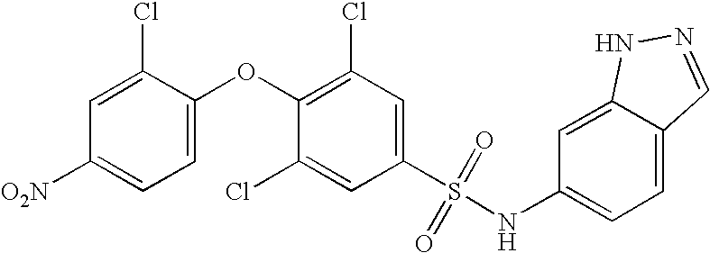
[O2N]C1=CC=C(OC2=C(Cl)C=C(S(=O)(=O)NC3=CC=C4C(=C3)NN=C4)C=C2Cl)C(Cl)=C1
